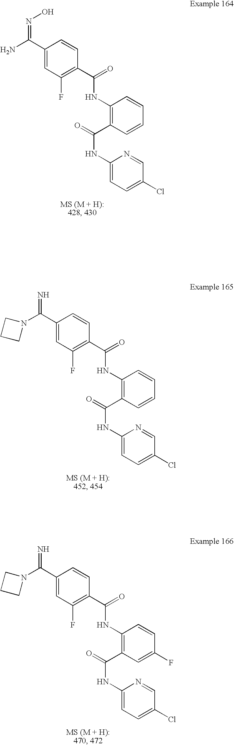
C(C1=CC(F)=C(C(=O)NC2=C(C(=O)NC3=CC=C(Cl)C=N3)C=CC=C2)C=C1)(=NO)N.C(C1=CC(F)=C(C(=O)NC2=C(C(=O)NC3=CC=C(Cl)C=N3)C=CC=C2)C=C1)(N1CCC1)=N.C(C1=CC(F)=C(C(=O)NC2=C(C(=O)NC3=CC=C(Cl)C=N3)C=C(F)C=C2)C=C1)(N1CCC1)=N
